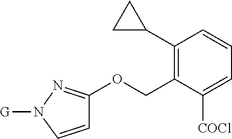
C1(C2CC2)=C(COC2=NN([G])C=C2)C([COCl])=CC=C1
